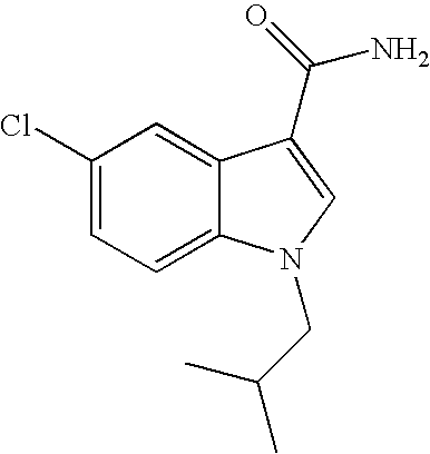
C1(Cl)=CC=C2C(=C1)C(C(=O)N)=CN2CC(C)C
